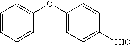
C1=CC=CC(OC2=CC=C([CHO])C=C2)=C1
